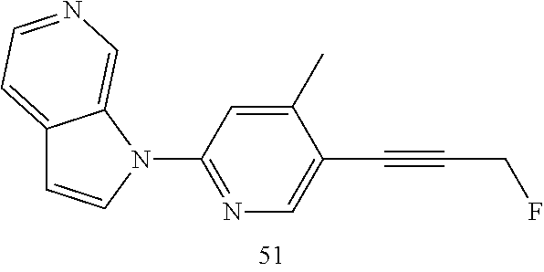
C12=CC=NC=C1N(C1=NC=C(C#CCF)C(C)=C1)C=C2
